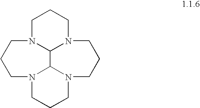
C1N2CCCN3C4N(CCCN(CC1)C24)CCC3
